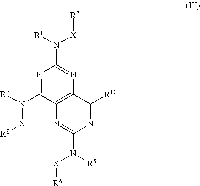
N1=C(N([X][R8])[R7])C2=C(N=C1N([R1])[X][R2])C([R10])=NC(N([R5])[X][R6])=N2
